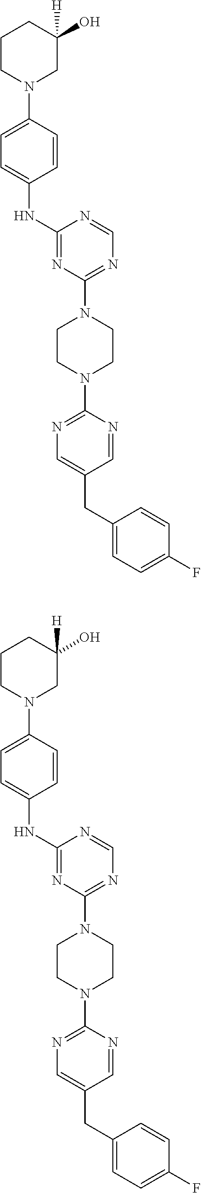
C1CN(C2=CC=C(NC3=NC(N4CCN(C5=NC=C(CC6=CC=C(F)C=C6)C=N5)CC4)=NC=N3)C=C2)CC(O)([H])C1.C1CN(C2=CC=C(NC3=NC(N4CCN(C5=NC=C(CC6=CC=C(F)C=C6)C=N5)CC4)=NC=N3)C=C2)CC(O)([H])C1
